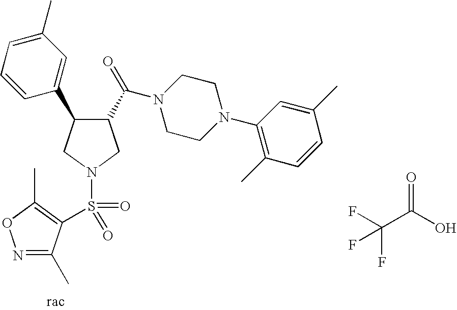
C1(C(=O)N2CCN(C3=C(C)C=CC(C)=C3)CC2)C(C2=CC(C)=CC=C2)CN(S(=O)(=O)C2=C(C)ON=C2C)C1.O=C(O)C(F)(F)F
